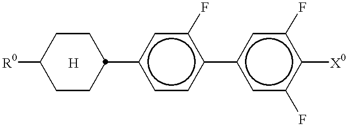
C1CC(c2ccc(-c3cc(F)c([X0])c(F)c3)c(F)c2)CCC1[R0]
